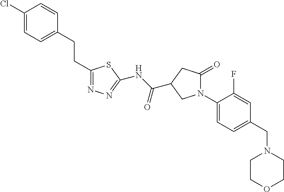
C1(Cl)=CC=C(CCC2=NN=C(NC(=O)C3CC(=O)N(C4=CC=C(CN5CCOCC5)C=C4F)C3)S2)C=C1
